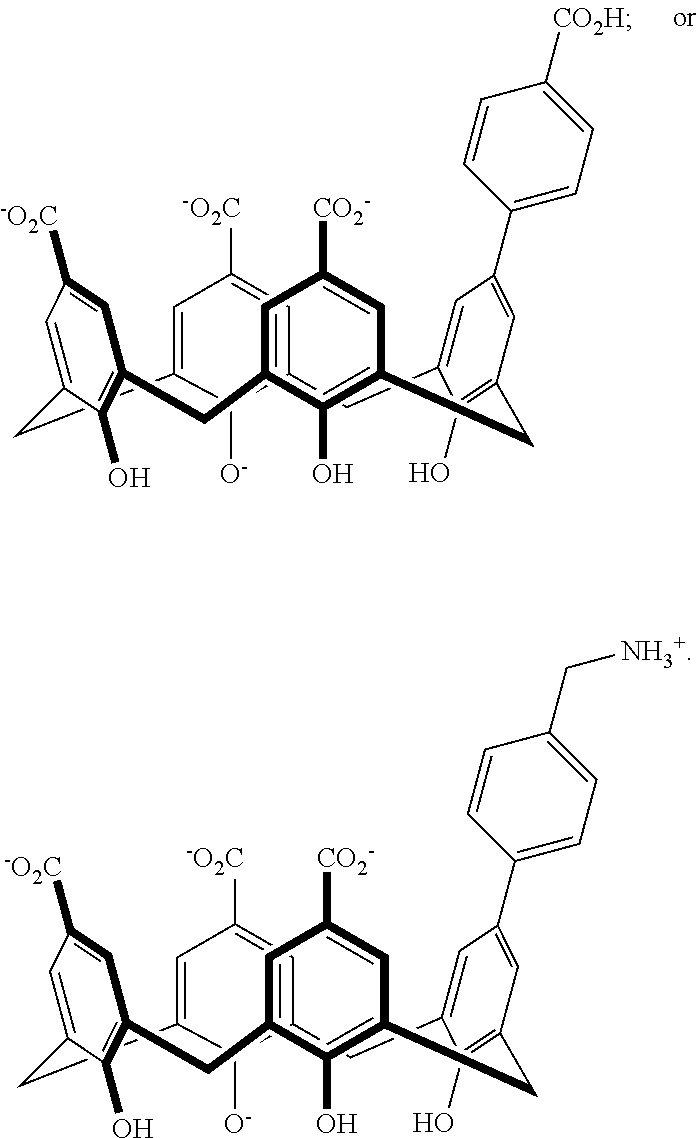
C12=CC([-O2C])=CC(=C1[O-])CC1=CC(C3=CC=C(C[NH3+])C=C3)=CC(=C1O)CC1=C(O)C(=CC([CO2-])=C1)CC1=C(O)C(=CC([-O2C])=C1)C2.C12=CC([-O2C])=CC(=C1[O-])CC1=CC(C3=CC=C([CO2H])C=C3)=CC(=C1O)CC1=C(O)C(=CC([CO2-])=C1)CC1=C(O)C(=CC([-O2C])=C1)C2
